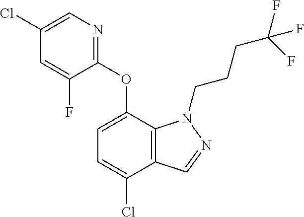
C1(Cl)=CN=C(OC2=CC=C(Cl)C3=C2N(CCCC(F)(F)F)N=C3)C(F)=C1
